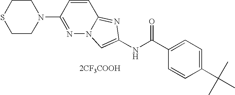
[2CF3COOH].C1=CC(C(C)(C)C)=CC=C1C(NC1=CN2N=C(N3CCSCC3)C=CC2=N1)=O
